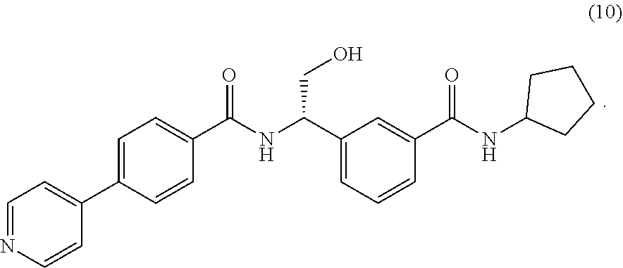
C1=C(C2=CC=NC=C2)C=CC(C(NC(C2=CC=CC(C(NC3CCCC3)=O)=C2)CO)=O)=C1
